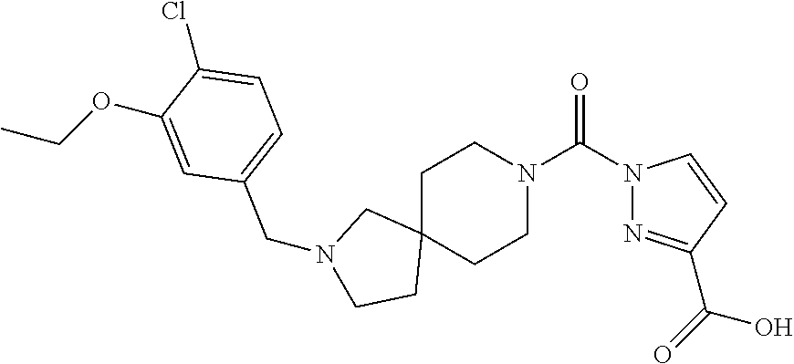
C12(CCN(C(N3N=C(C(=O)O)C=C3)=O)CC1)CN(CC1=CC=C(Cl)C(OCC)=C1)CC2
